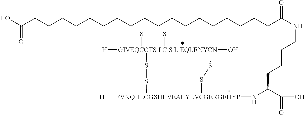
N(CCCCC(C(O)=O)N[FVNQHLCGSHLVEALYLVCGERGFHYP]1([H])SS[GIVEQCCTS I C S L EQLENYCN]2([H])(O)(SS1)SS2)C(=O)CCCCCCCCCCCCCCCCCCC(O)=O
